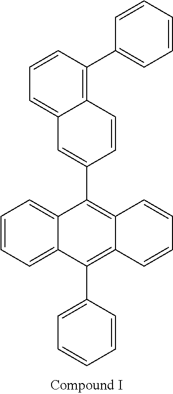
C12=CC=CC(C3=CC=CC=C3)=C1C=CC(C1=C3C(=C(C4=CC=CC=C4)C4=CC=CC=C14)C=CC=C3)=C2
